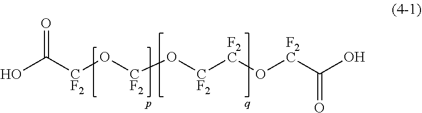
OC([CF2]O[CF2]O[CF2][F2C]O[F2C]C(=O)O)=O
